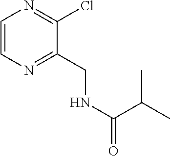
C1=CN=C(CNC(=O)C(C)C)C(Cl)=N1
